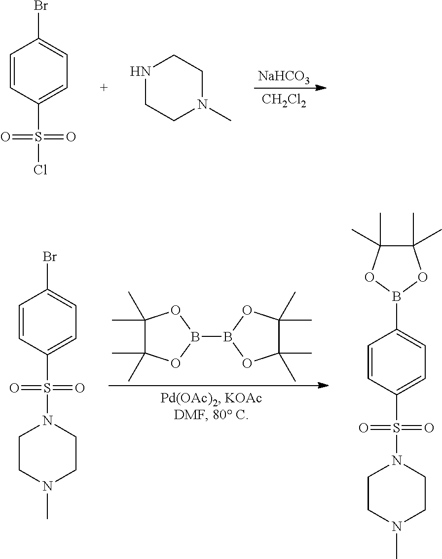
C1=CC(S(Cl)(=O)=O)=CC=C1Br.N1CCN(C)CC1.[NaHCO3].[CH2Cl2].C1=CC(S(N2CCN(C)CC2)(=O)=O)=CC=C1Br.C1(C)(C)C(C)(C)OB(B2OC(C)(C)C(C)(C)O2)O1.C1=CC(S(N2CCN(C)CC2)(=O)=O)=CC=C1B1OC(C)(C)C(C)(C)O1
